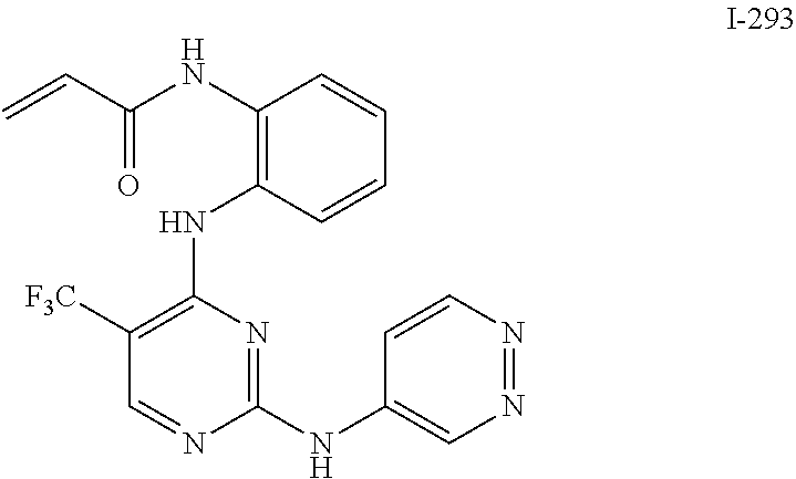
C1([F3C])=C(NC2=C(NC(C=C)=O)C=CC=C2)N=C([N H]C2=CN=NC=C2)N=C1
